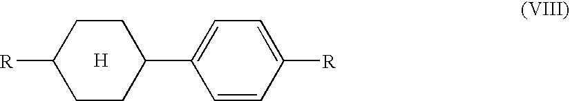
[H].C1CC(C2=CC=C([R])C=C2)CCC1[R]
